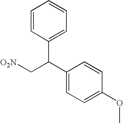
C1(C(C[O2N])C2=CC=CC=C2)=CC=C(OC)C=C1
